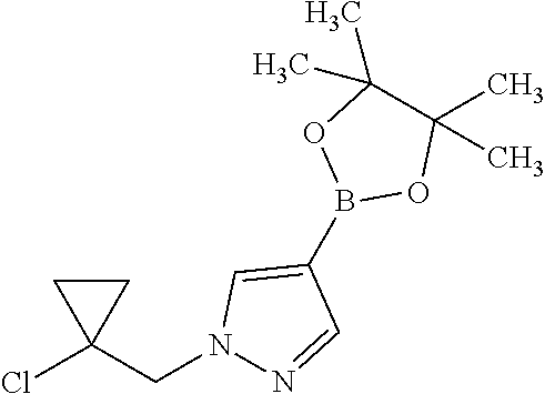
B1(C2=CN(CC3(Cl)CC3)N=C2)OC(C)(C)C(C)(C)O1
